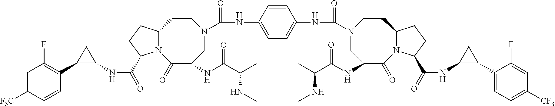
N(C(=O)C1N2C(CC1)CCN(C(NC1=CC=C(NC(=O)N3CC(NC(C(C)NC)=O)C(=O)N4C(CC3)CCC4C(=O)NC3C(C4=CC=C([CF3])C=C4F)C3)C=C1)=O)CC(NC(C(C)NC)=O)C2=O)C1C(C2=C(F)C=C([F3C])C=C2)C1
